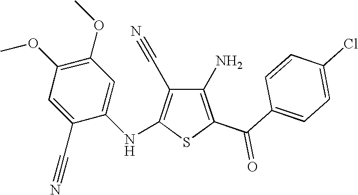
C1(N)=C(C(C2=CC=C(Cl)C=C2)=O)SC(NC2=CC(OC)=C(OC)C=C2C#N)=C1C#N
